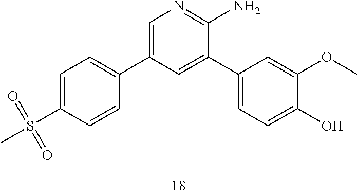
C1=C(S(C)(=O)=O)C=CC(C2=CN=C(N)C(C3=CC=C(O)C(OC)=C3)=C2)=C1
